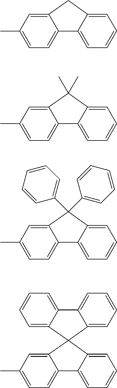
C1(C)=CC=C2C(=C1)CC1=CC=CC=C21.C1(C)=CC=C2C(=C1)C(C)(C)C1=CC=CC=C21.C1(C)=CC=C2C(=C1)C(C1=CC=CC=C1)(C1=CC=CC=C1)C1=CC=CC=C21.C1(C)=CC=C2C(=C1)C1(C3=CC=CC=C23)C2=CC=CC=C2C2=CC=CC=C21
